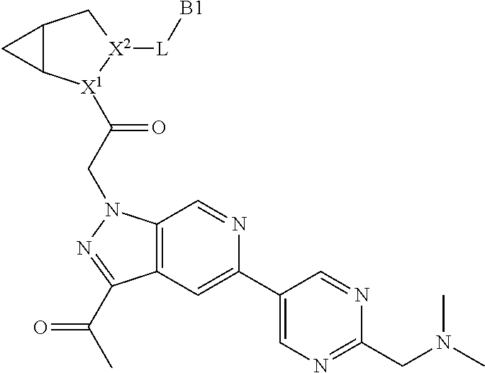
C12C([X1](C(CN3C4=C(C=C(C5=CN=C(CN(C)C)N=C5)N=C4)C(C(C)=O)=N3)=O)[X2]([L][B1])C1)C2
